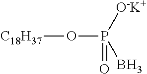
[C18H37]OP(=O)(B)[O-K+]
